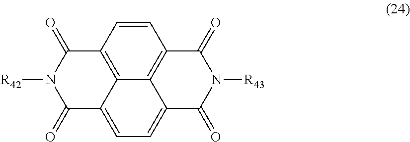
C1=CC2=C3C4=C1C(=O)N([R43])C(=O)C4=CC=C3C(=O)N([R42])C2=O
